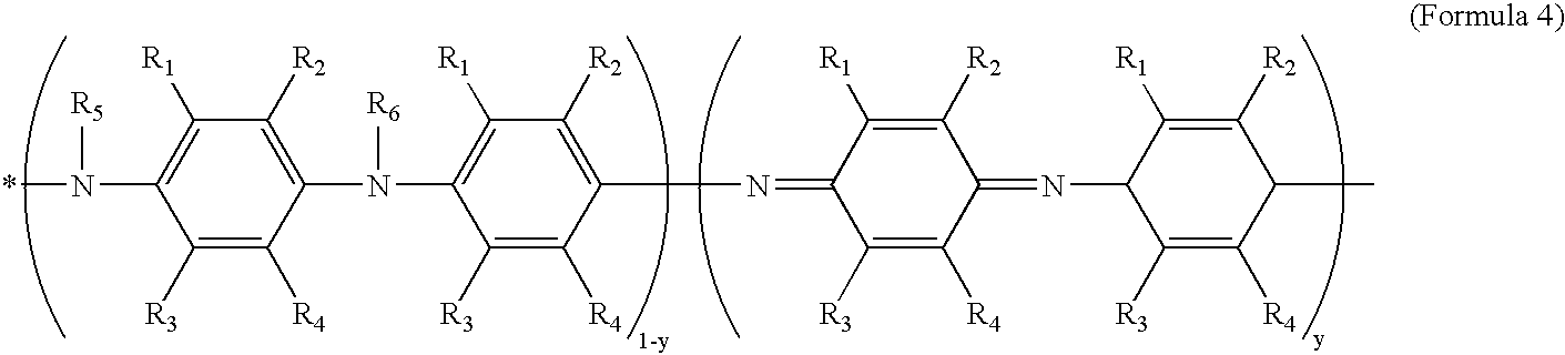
C1([R3])=C([R4])C(N(C2=C([R1])C([R2])=C(N=C3C([R3])=C([R4])C(=NC4C([R3])=C([R4])C(C)C([R2])=C4[R1])C([R2])=C3[R1])C([R4])=C2[R3])[R6])=C([R2])C([R1])=C1N(*)[R5]
